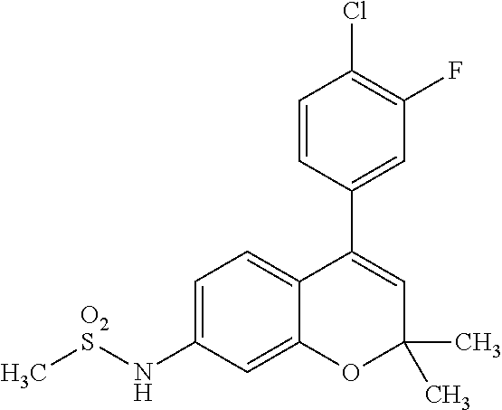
C1=CC(C2=CC(C)(C)OC3=CC(N[O2S]C)=CC=C23)=CC(F)=C1Cl
